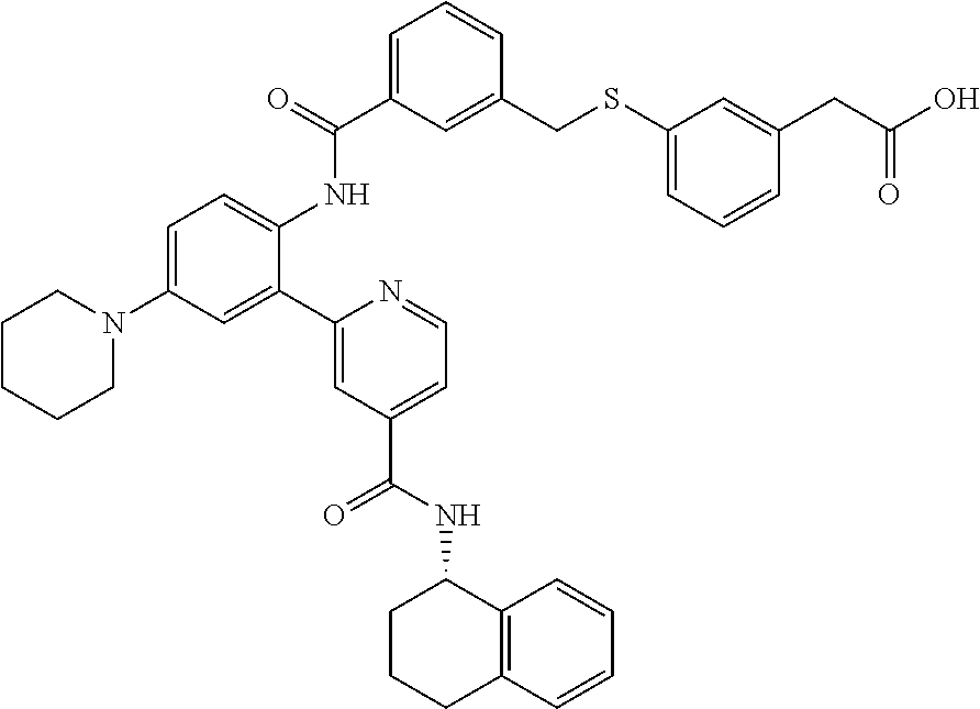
C1(CSC2=CC=CC(CC(O)=O)=C2)=CC(C(=O)NC2=CC=C(N3CCCCC3)C=C2C2=CC(C(NC3CCCC4=C3C=CC=C4)=O)=CC=N2)=CC=C1
